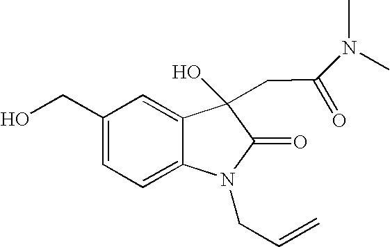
C1(CO)=CC=C2C(=C1)C(CC(N(C)C)=O)(O)C(=O)N2CC=C
